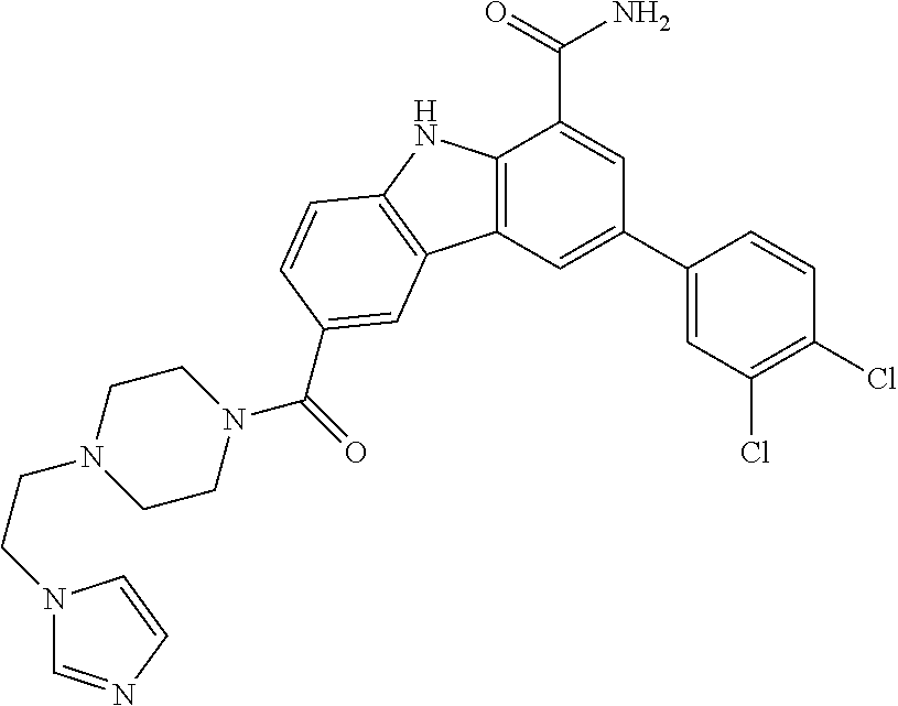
C12=C(C=C(C3=CC(Cl)=C(Cl)C=C3)C=C1C(=O)N)C1=C(N2)C=CC(C(=O)N2CCN(CCN3C=NC=C3)CC2)=C1
